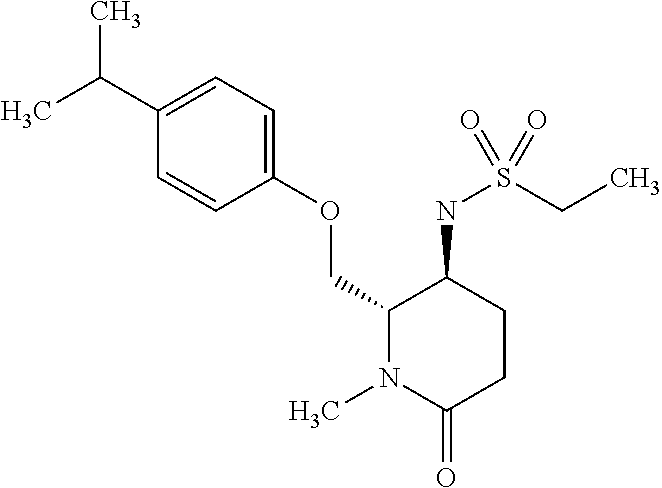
CC(C1=CC=C(OCC2N(C)C(=O)CCC2NS(CC)(=O)=O)C=C1)C
